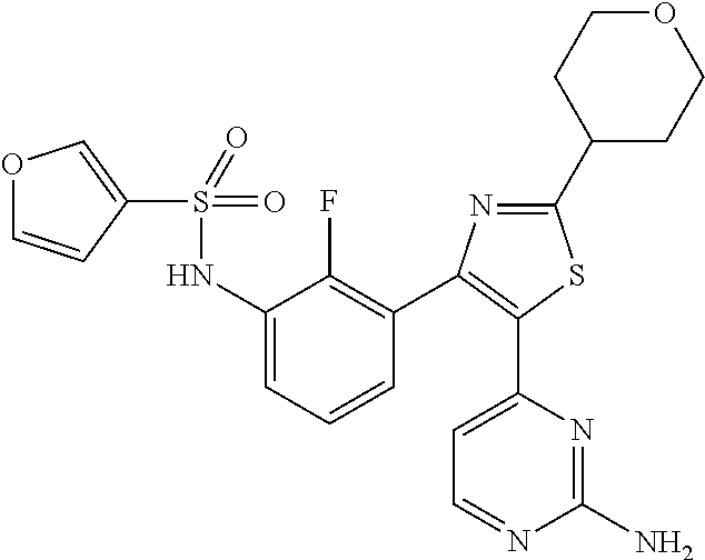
C1(S(=O)(=O)NC2=CC=CC(C3=C(C4=CC=NC(N)=N4)SC(C4CCOCC4)=N3)=C2F)=COC=C1
